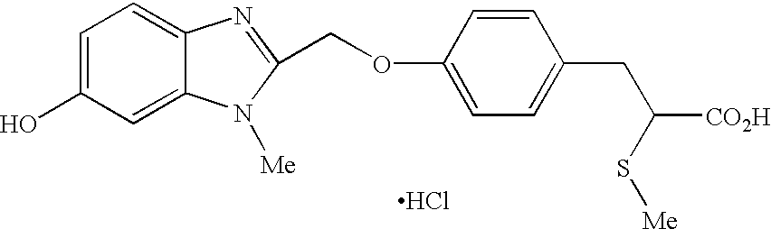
C1=C(O)C=C2C(=C1)N=C(COC1=CC=C(CC([CO2H])S[Me])C=C1)N2[Me].Cl
